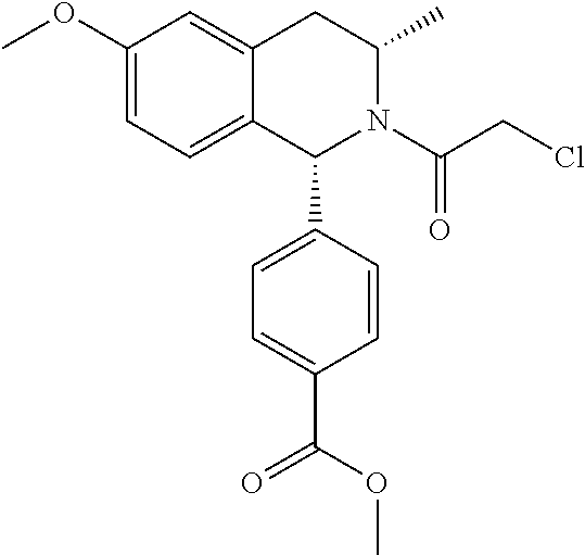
C1(OC)=CC=C2C(=C1)CC(C)N(C(CCl)=O)C2C1=CC=C(C(OC)=O)C=C1
